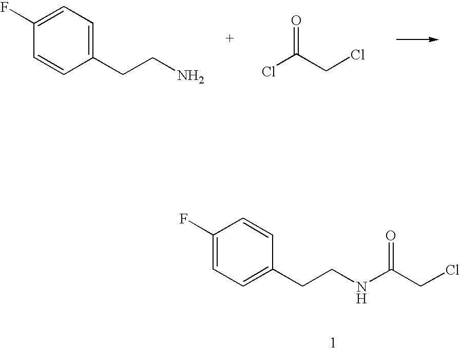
C1(F)=CC=C(CCN)C=C1.ClC(CCl)=O.C1(F)=CC=C(CCNC(CCl)=O)C=C1
